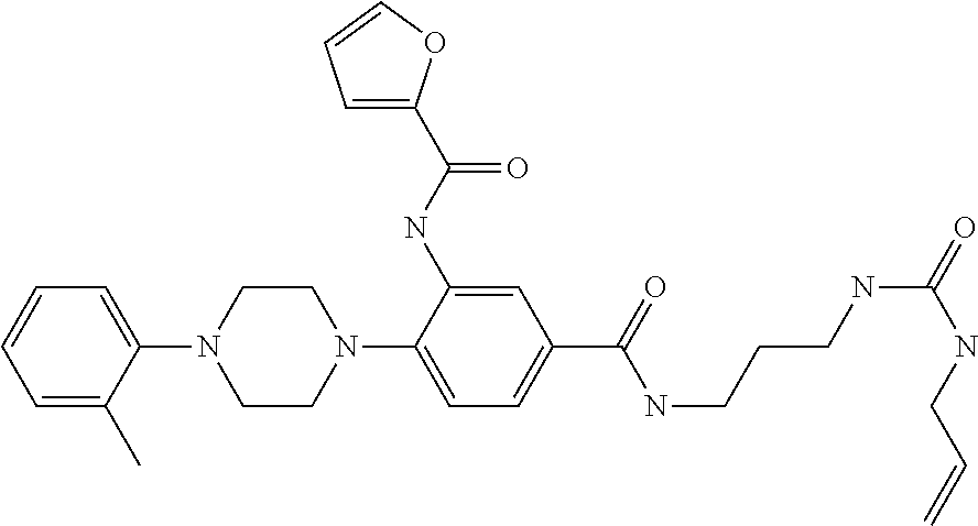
C1(C)=CC=CC=C1N1CCN(C2=CC=C(C(=O)NCCCNC(=O)NCC=C)C=C2NC(C2=CC=CO2)=O)CC1
